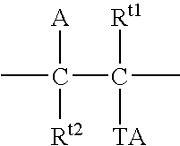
[A]C(C([Rt1])([TA])C)([Rt2])C
